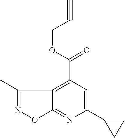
C1(C2CC2)=CC(C(OCC#C)=O)=C2C(=N1)ON=C2C
